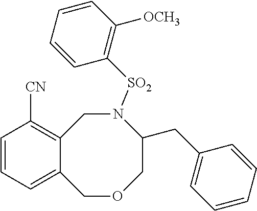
C12=C([CN])C=CC=C1COCC(CC1=CC=CC=C1)N([SO2]C1=C([OCH3])C=CC=C1)C2
